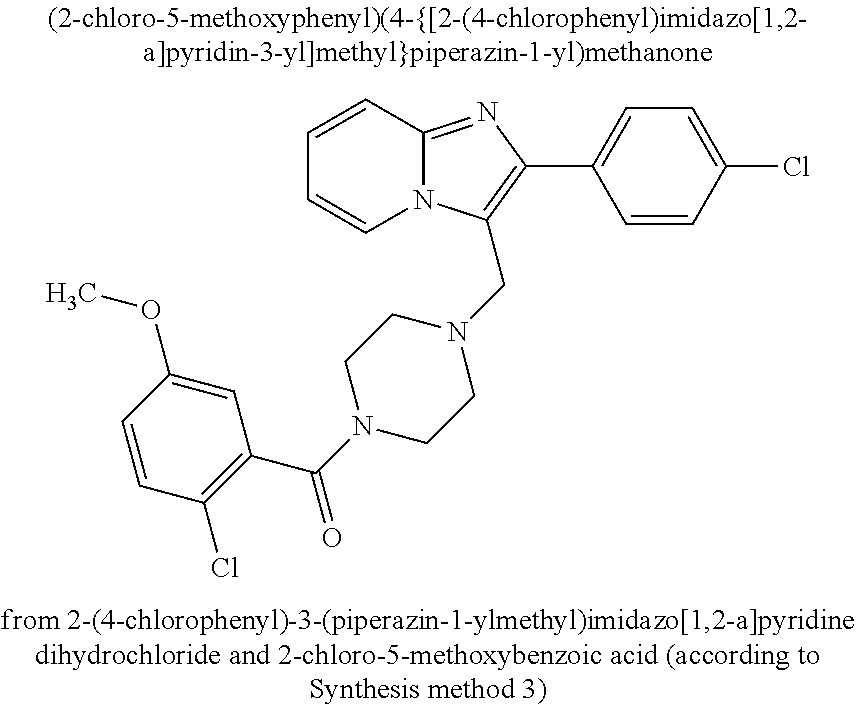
C1=CC2=NC(C3=CC=C(Cl)C=C3)=C(CN3CCN(C(C4=C(Cl)C=CC(OC)=C4)=O)CC3)N2C=C1
